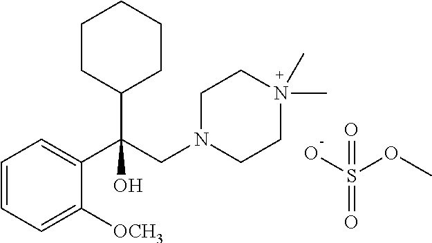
C1=CC=C(C(CN2CCN(C)(C)CC2)(C2CCCCC2)O)C([OCH3])=C1.S(OC)(O)(=O)=O
